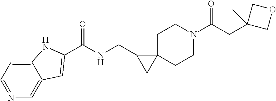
C1=NC=C2C(=C1)NC(C(NCC1CC13CCN(C(CC1(C)COC1)=O)CC3)=O)=C2
